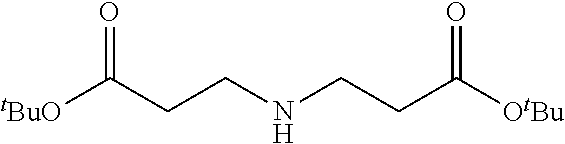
[tBuO]C(CCNCCC([OtBu])=O)=O
